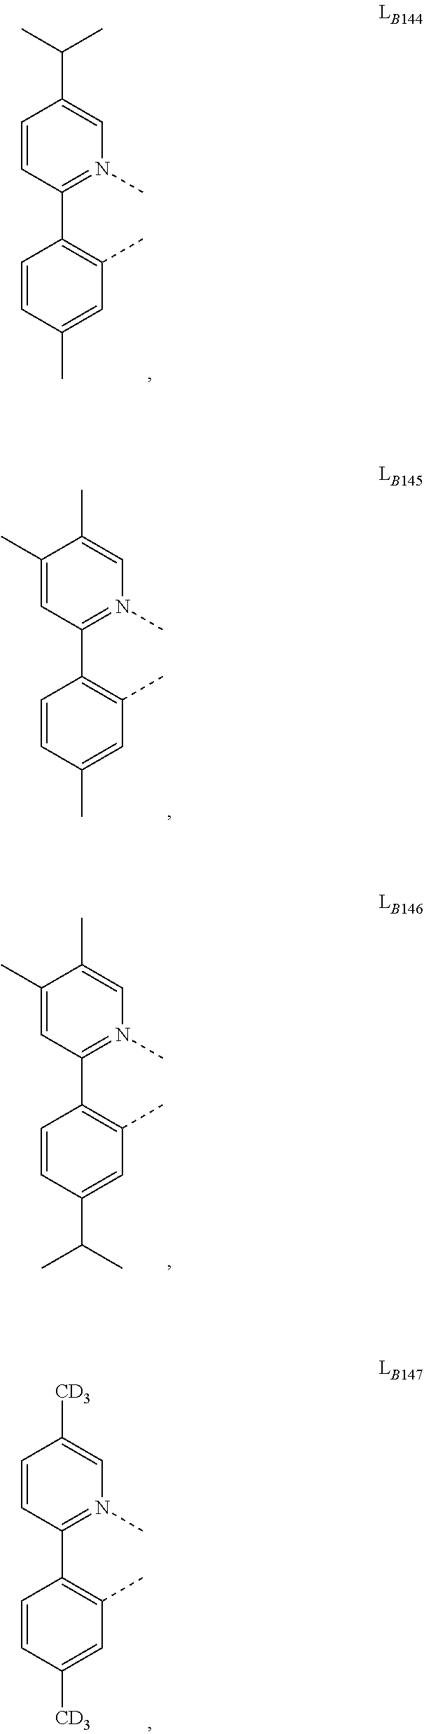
C1(C)=CC(C2=C(C)C=C(C)C=C2)=N(C)C=C1C.C1(C)=CC(C2=C(C)C=C(C(C)C)C=C2)=N(C)C=C1C.C1=CC(C2=C(C)C=C([CD3])C=C2)=N(C)C=C1[CD3].C1=CC(C2=C(C)C=C(C)C=C2)=N(C)C=C1C(C)C
